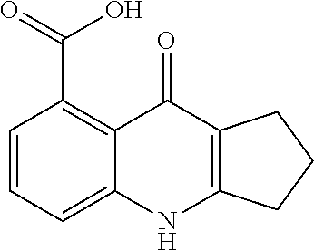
C1=CC=C2C(=C1C(=O)O)C(=O)C1=C(N2)CCC1
